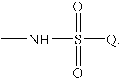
CNS(=O)(=O)[Q]
